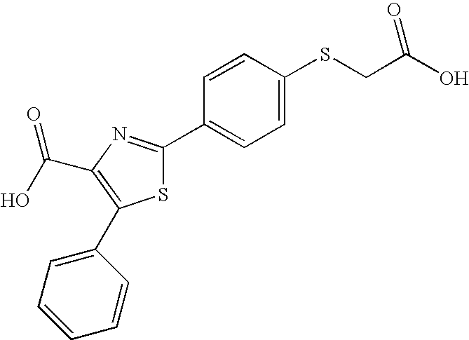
C(C1=C(C2=CC=CC=C2)SC(C2=CC=C(SCC(O)=O)C=C2)=N1)(=O)O
